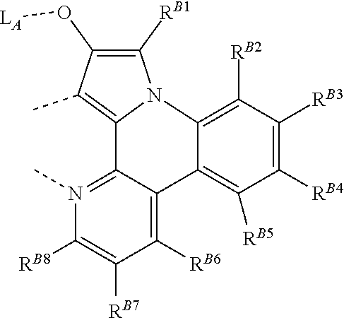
N12C([RB1])=C(O[LA])C(C)=C1C1=N(C)C([RB8])=C([RB7])C([RB6])=C1C1=C([RB5])C([RB4])=C([RB3])C([RB2])=C21
